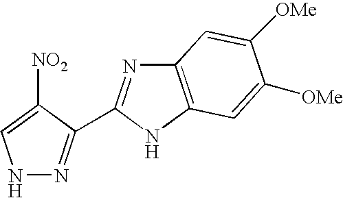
N1N=C(C2=NC3=C(N2)C=C([OMe])C([OMe])=C3)C([NO2])=C1
